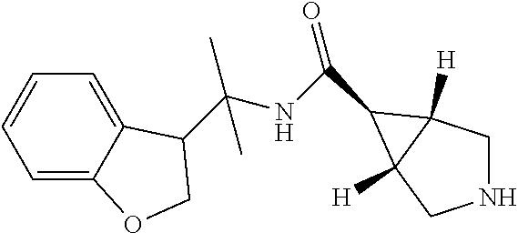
C1NCC2([H])C1([H])C2C(=O)NC(C1C2=CC=CC=C2OC1)(C)C
